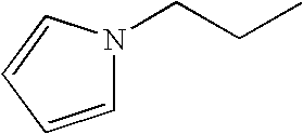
C1=CC=CN1CCC
